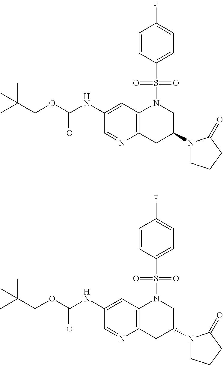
C1(NC(OCC(C)(C)C)=O)=CC2=C(CC(N3CCCC3=O)CN2S(C2=CC=C(F)C=C2)(=O)=O)N=C1.C1(NC(OCC(C)(C)C)=O)=CC2=C(CC(N3CCCC3=O)CN2S(C2=CC=C(F)C=C2)(=O)=O)N=C1
